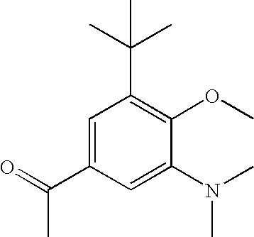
C1=C(C(=O)C)C=C(N(C)C)C(OC)=C1C(C)(C)C
